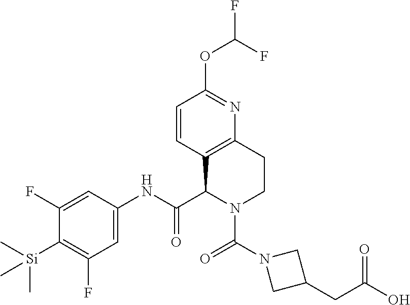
C1(F)=CC(NC(C2N(C(N3CC(CC(O)=O)C3)=O)CCC3=C2C=CC(OC(F)F)=N3)=O)=CC(F)=C1[Si](C)(C)C
